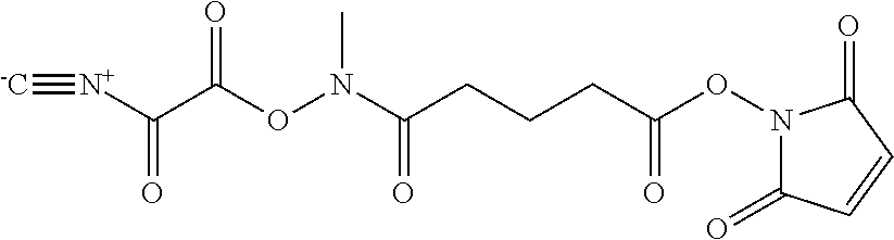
C(ON(C(CCCC(ON1C(=O)C=CC1=O)=O)=O)C)(=O)C(=O)[N+]#[-C]
